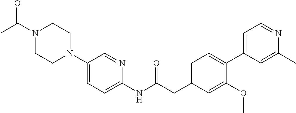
N1(C(C)=O)CCN(C2=CC=C(NC(CC3=CC=C(C4=CC=NC(C)=C4)C(OC)=C3)=O)N=C2)CC1
